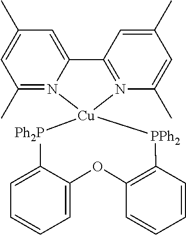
C1(C)=N2C(=CC(C)=C1)C1=N([Cu]23[Ph2P]C2=CC=CC=C2OC2=C([PPh2]3)C=CC=C2)C(C)=CC(C)=C1
